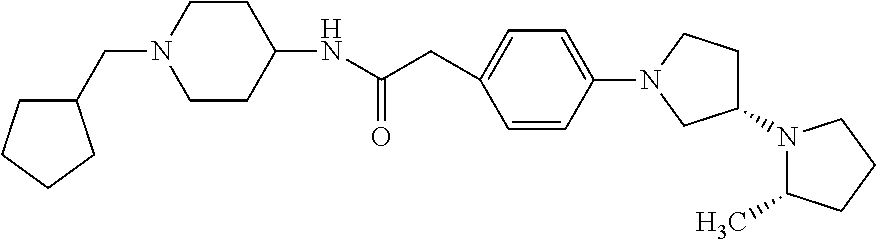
C1CC(NC(CC2=CC=C(N3CC(N4C(C)CCC4)CC3)C=C2)=O)CCN1CC1CCCC1
